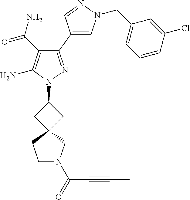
C1(C(N)=O)=C(N)N(C2CC3(C2)CCN(C(=O)C#CC)C3)N=C1C1=CN(CC2=CC=CC(Cl)=C2)N=C1
